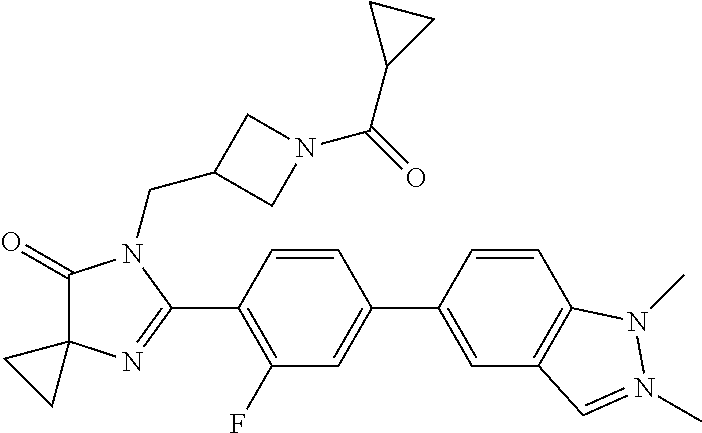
C1(=O)C2(N=C(C3=C(F)C=C(C4=CC5=C(C=C4)N(C)N(C)=C5)C=C3)N1CC1CN(C(=O)C3CC3)C1)CC2
